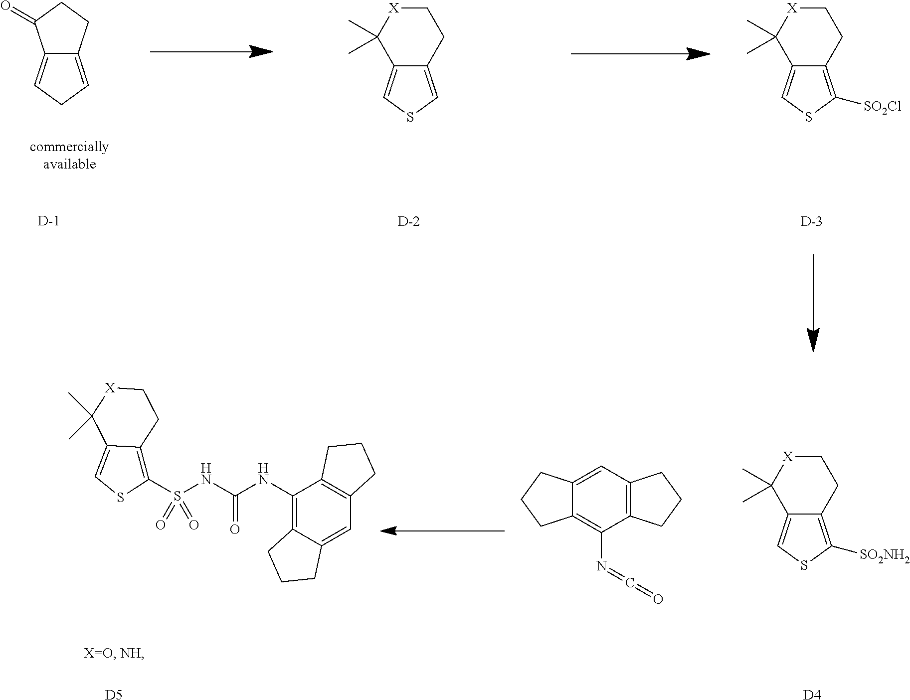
C12=CCC=C1CCC2=O.[X]1C(C)(C)C2=CSC=C2CC1.[X]1C(C)(C)C2=CSC([SO2Cl])=C2CC1.[D].[D].[D].[X]1C(C)(C)C2=CSC([SO2NH2])=C2CC1.C12=CC3=C(C(N=C=O)=C1CCC2)CCC3.C1(NC(NS(C2=C3C(=CS2)C(C)(C)[X]CC3)(=O)=O)=O)=C2C(=CC3=C1CCC3)CCC2.[D4].[D5]
